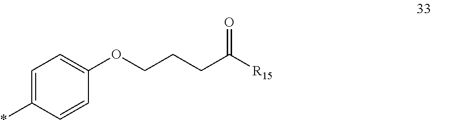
C1=C(*)C=CC(OCCCC([R15])=O)=C1
